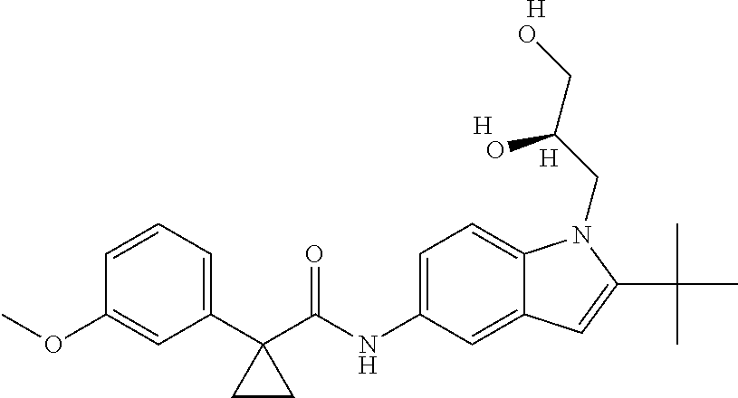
[H].[H].[H].C1=CC=C(C2(C(NC3=CC=C4C(=C3)C=C(C(C)(C)C)N4CC(CO)O)=O)CC2)C=C1OC
